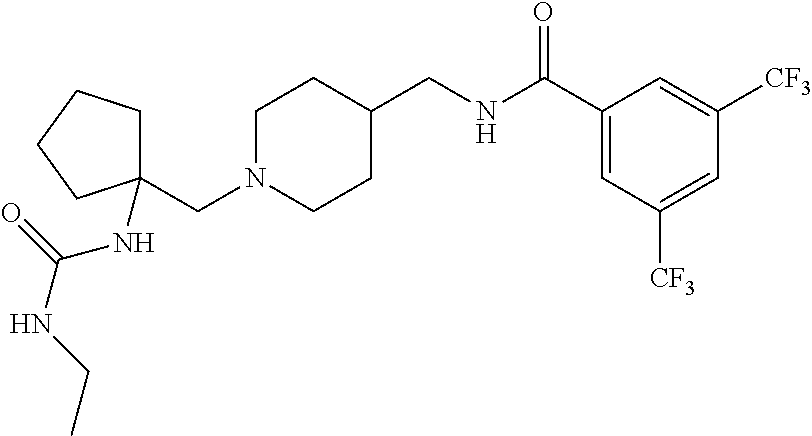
C1N(CC2(NC(NCC)=O)CCCC2)CCC(CNC(C2=CC([CF3])=CC([CF3])=C2)=O)C1
